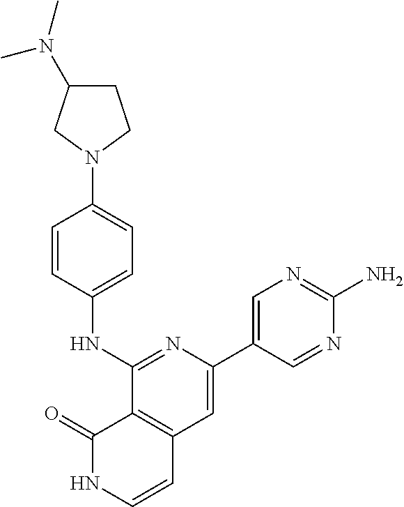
N1=C(NC2=CC=C(N3CC(N(C)C)CC3)C=C2)C2=C(C=C1C1=CN=C(N)N=C1)C=CNC2=O
